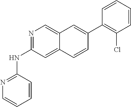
N1=C(NC2=NC=CC=C2)C=C2C(=C1)C=C(C1=C(Cl)C=CC=C1)C=C2
